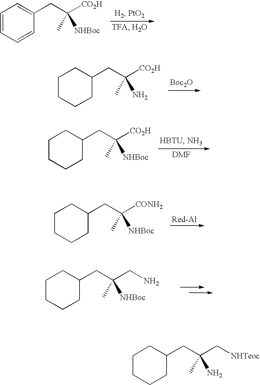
C1=CC=CC(CC([CO2H])(C)[NHBoc])=C1.[Boc2O].C1CCCC(CC([CO2H])(C)N)C1.C1CCCC(CC([CO2H])(C)[NHBoc])C1.C1CCCC(CC([CONH2])(C)[NHBoc])C1.C1CCCC(CC(CN)(C)[NHBoc])C1.C1CCCC(CC(C[NHTeoc])(C)N)C1
